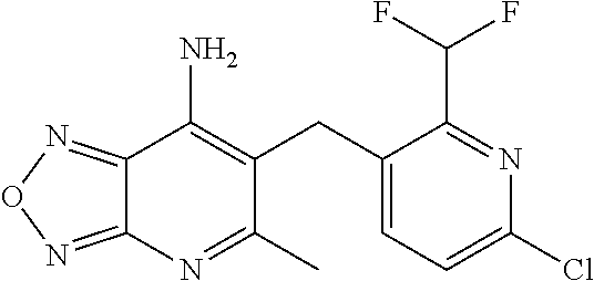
C12=NON=C1N=C(C)C(CC1=CC=C(Cl)N=C1C(F)F)=C2N
